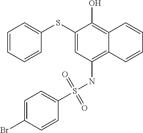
C1(SC2=CC=CC=C2)=CC(NS(C2=CC=C(Br)C=C2)(=O)=O)=C2C(=C1O)C=CC=C2
